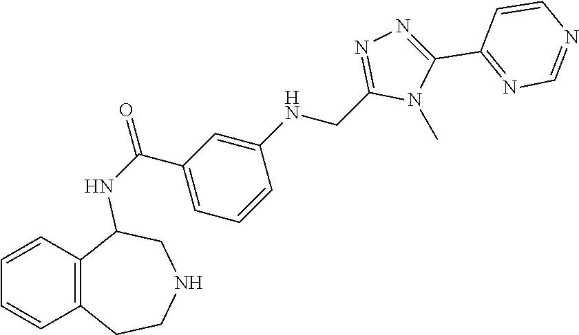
N1(C)C(CNC2=CC(C(NC3C4=C(CCNC3)C=CC=C4)=O)=CC=C2)=NN=C1C1=NC=NC=C1
